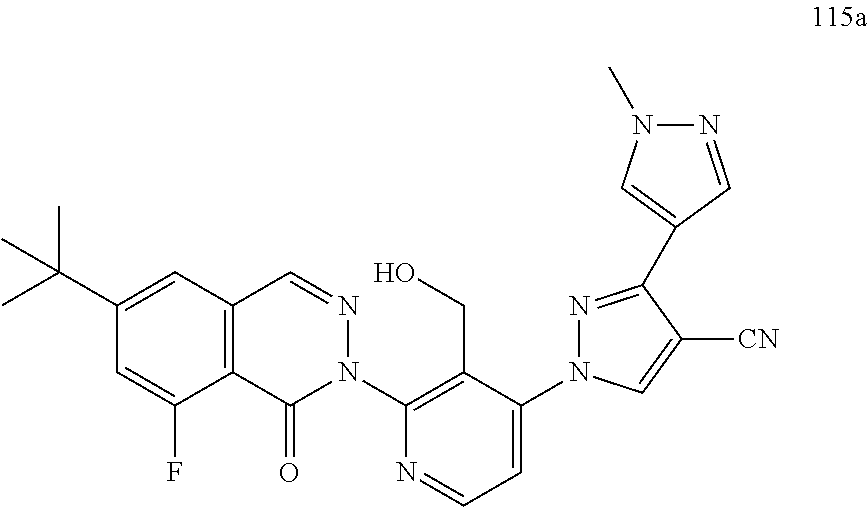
C12=C(C=C(C(C)(C)C)C=C1F)C=NN(C1=C(CO)C(N3N=C(C4=CN(C)N=C4)C([CN])=C3)=CC=N1)C2=O
